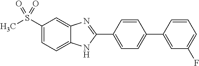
C1(S(C)(=O)=O)=CC=C2C(=C1)N=C(C1=CC=C(C3=CC(F)=CC=C3)C=C1)N2
